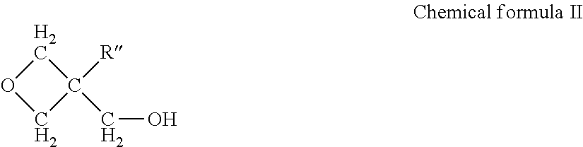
C1OCC1(CO)[R]
